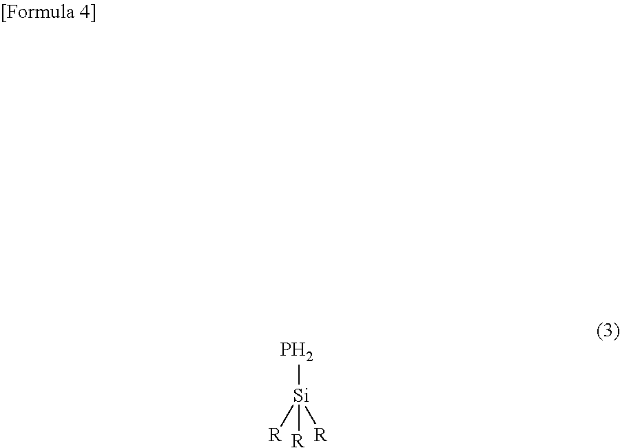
[Si](P)([R])([R])[R]
